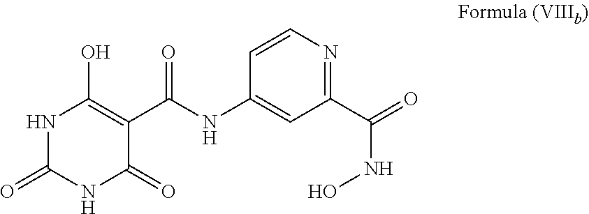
N1C(=O)NC(=O)C(C(NC2=CC(C(NO)=O)=NC=C2)=O)=C1O
